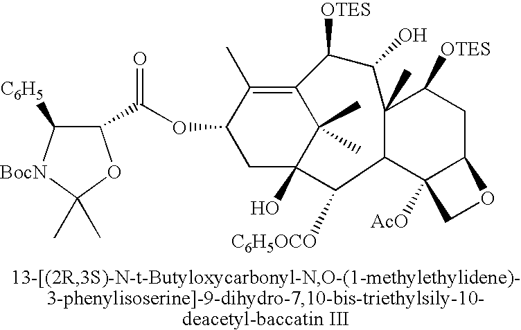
C12=C(C)C(OC(C3C([C6H5])[BocN]C(C)(C)O3)=O)CC(O)(C1(C)C)C([C6H5OCO])C1C3([AcO])C(CC([OTES])C1(C)C(O)C2[OTES])OC3
